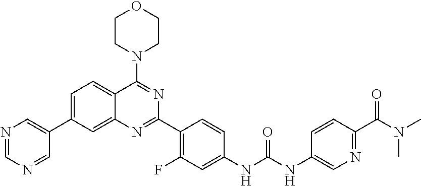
C1=C(C2=CN=CN=C2)C=C2C(=C1)C(N1CCOCC1)=NC(C1=C(F)C=C(NC(NC3=CN=C(C(N(C)C)=O)C=C3)=O)C=C1)=N2
